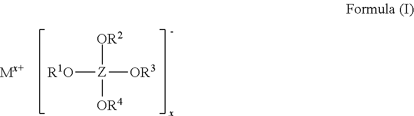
[Z]([R1O])([OR2])([OR4])[OR3]
